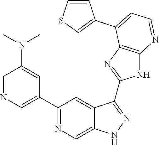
C1=NC=C(C2=NC=C3C(=C2)C(C2=NC4=C(N2)N=CC=C4C2=CSC=C2)=NN3)C=C1N(C)C
